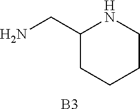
NCC1CCCCN1.[B3]
